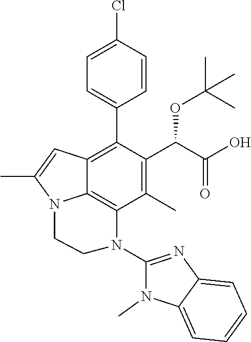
C1=C(Cl)C=CC(C2=C3C4=C(C(C)=C2C(C(O)=O)OC(C)(C)C)N(C2=NC5=CC=CC=C5N2C)CCN4C(C)=C3)=C1
